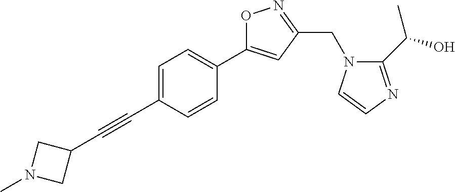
C1=C(C#CC2CN(C)C2)C=CC(C2=CC(CN3C(C(O)C)=NC=C3)=NO2)=C1
